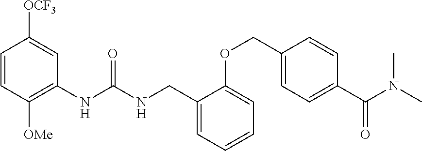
C1=CC([OMe])=C(NC(NCC2=CC=CC=C2OCC2=CC=C(C(N(C)C)=O)C=C2)=O)C=C1[OCF3]
